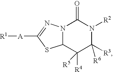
N12C(C([R4])([R5])C([R3])([R6])N([R2])C1=O)SC([A][R1])=N2
